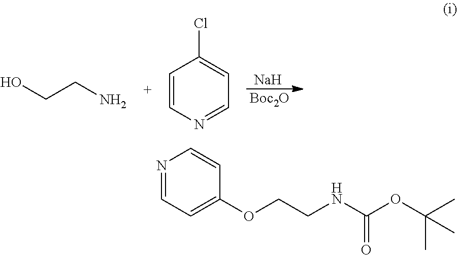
[Na].[Boc2O].OCCN.C1=CN=CC=C1Cl.N1=CC=C(OCCNC(OC(C)(C)C)=O)C=C1
